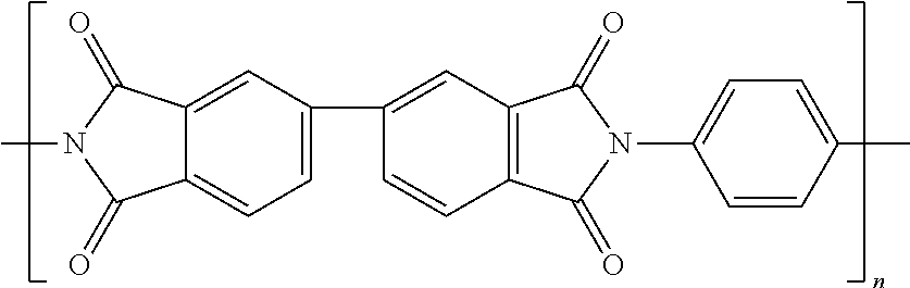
C12=CC(C3=CC4=C(C=C3)C(=O)N(C3=CC=C(C)C=C3)C4=O)=CC=C1C(=O)N(C)C2=O
